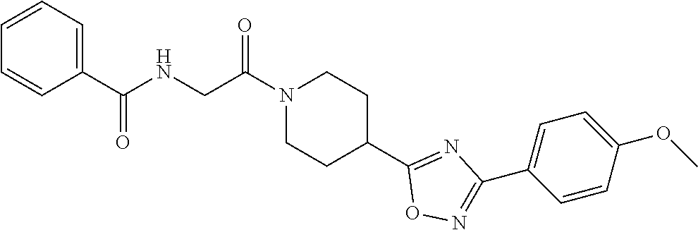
N1(C(CNC(C2=CC=CC=C2)=O)=O)CCC(C2=NC(C3=CC=C(OC)C=C3)=NO2)CC1
